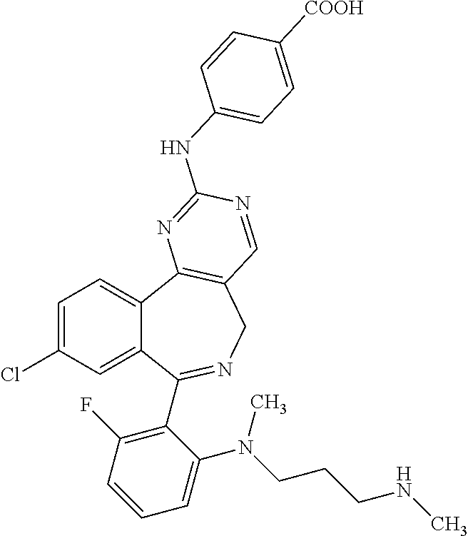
C1=C(Cl)C=C2C(=C1)C1=C(CN=C2C2=C(F)C=CC=C2N(CCCNC)C)C=NC(NC2=CC=C([COOH])C=C2)=N1
